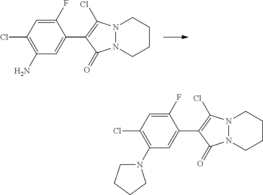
C1(N)=C(Cl)C=C(F)C(C2=C(Cl)N3N(C2=O)CCCC3)=C1.C1(N2CCCC2)=C(Cl)C=C(F)C(C2=C(Cl)N3N(C2=O)CCCC3)=C1
